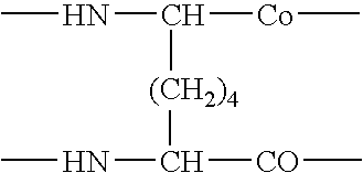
CNC([Co]C)[(CH2)4]C(NC)[CO]C
